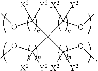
O(C(C(C(OC)([X2])[Y2])(C(OC)([Y2])[X2])C(OC)([X2])[Y2])([X2])[Y2])C
